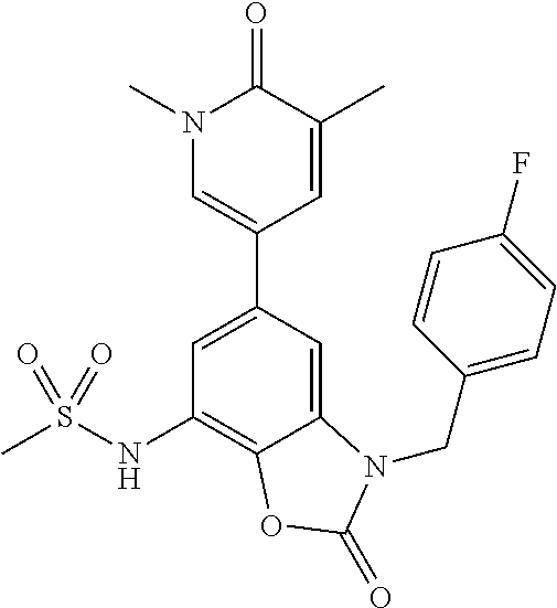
C12=CC(C3=CN(C)C(=O)C(C)=C3)=CC(NS(C)(=O)=O)=C1OC(=O)N2CC1=CC=C(F)C=C1
